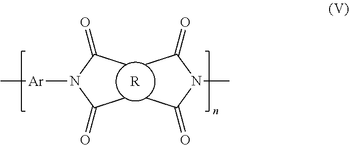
[R].CC(N(C(C)=O)[Ar]C)=O.CC(N(C(C)=O)C)=O
